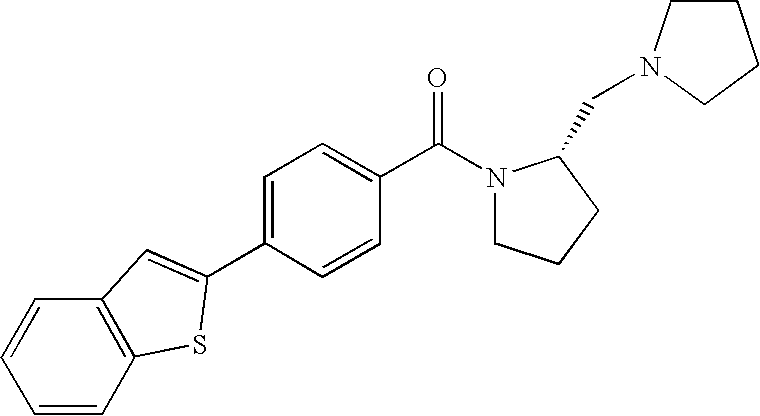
C1=CC=CC2=C1C=C(C1=CC=C(C(N3CCCC3CN3CCCC3)=O)C=C1)S2
